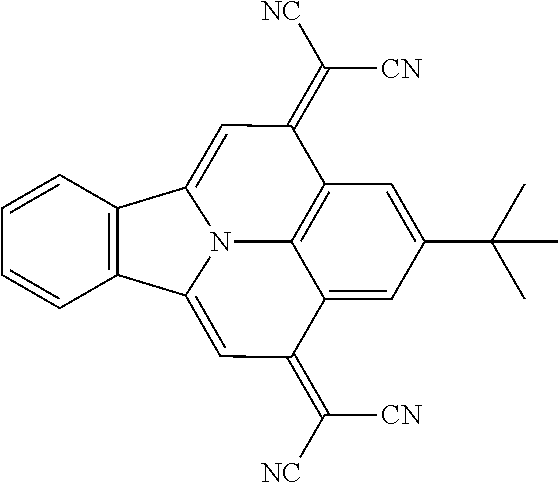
C12=C(C=CC=C1)C1=CC(=C([NC])[CN])C3=C4N1C2=CC(=C([NC])[CN])C4=CC(C(C)(C)C)=C3
